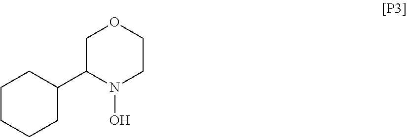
C1(C2N(O)CCOC2)CCCCC1
